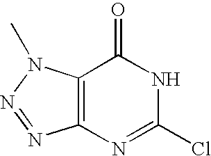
C12=C(N(C)N=N1)C(=O)NC(Cl)=N2
